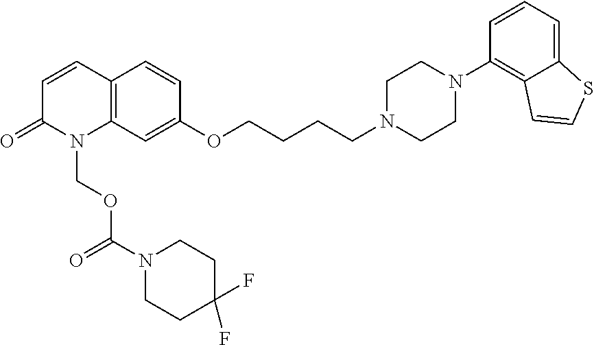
C12=C(C=C(OCCCCN3CCN(C4=C5C(=CC=C4)SC=C5)CC3)C=C1)N(COC(=O)N1CCC(F)(F)CC1)C(=O)C=C2
